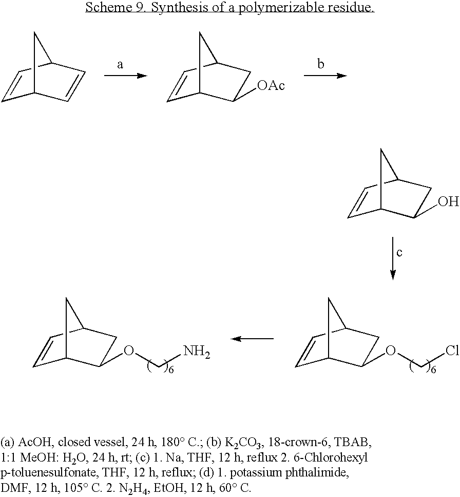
C1=CC2C=CC1C2.C1=CC2CC([OAc])C1C2.C1=CC2CC(O)C1C2.C1=CC2CC(OCCl)C1C2.C1=CC2CC(OCN)C1C2
